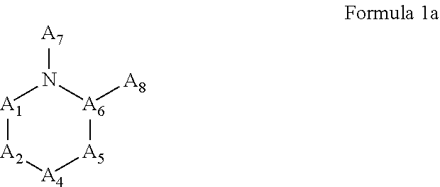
[A1]1[A2][A4][A5][A6]([A8])N1[A7]
